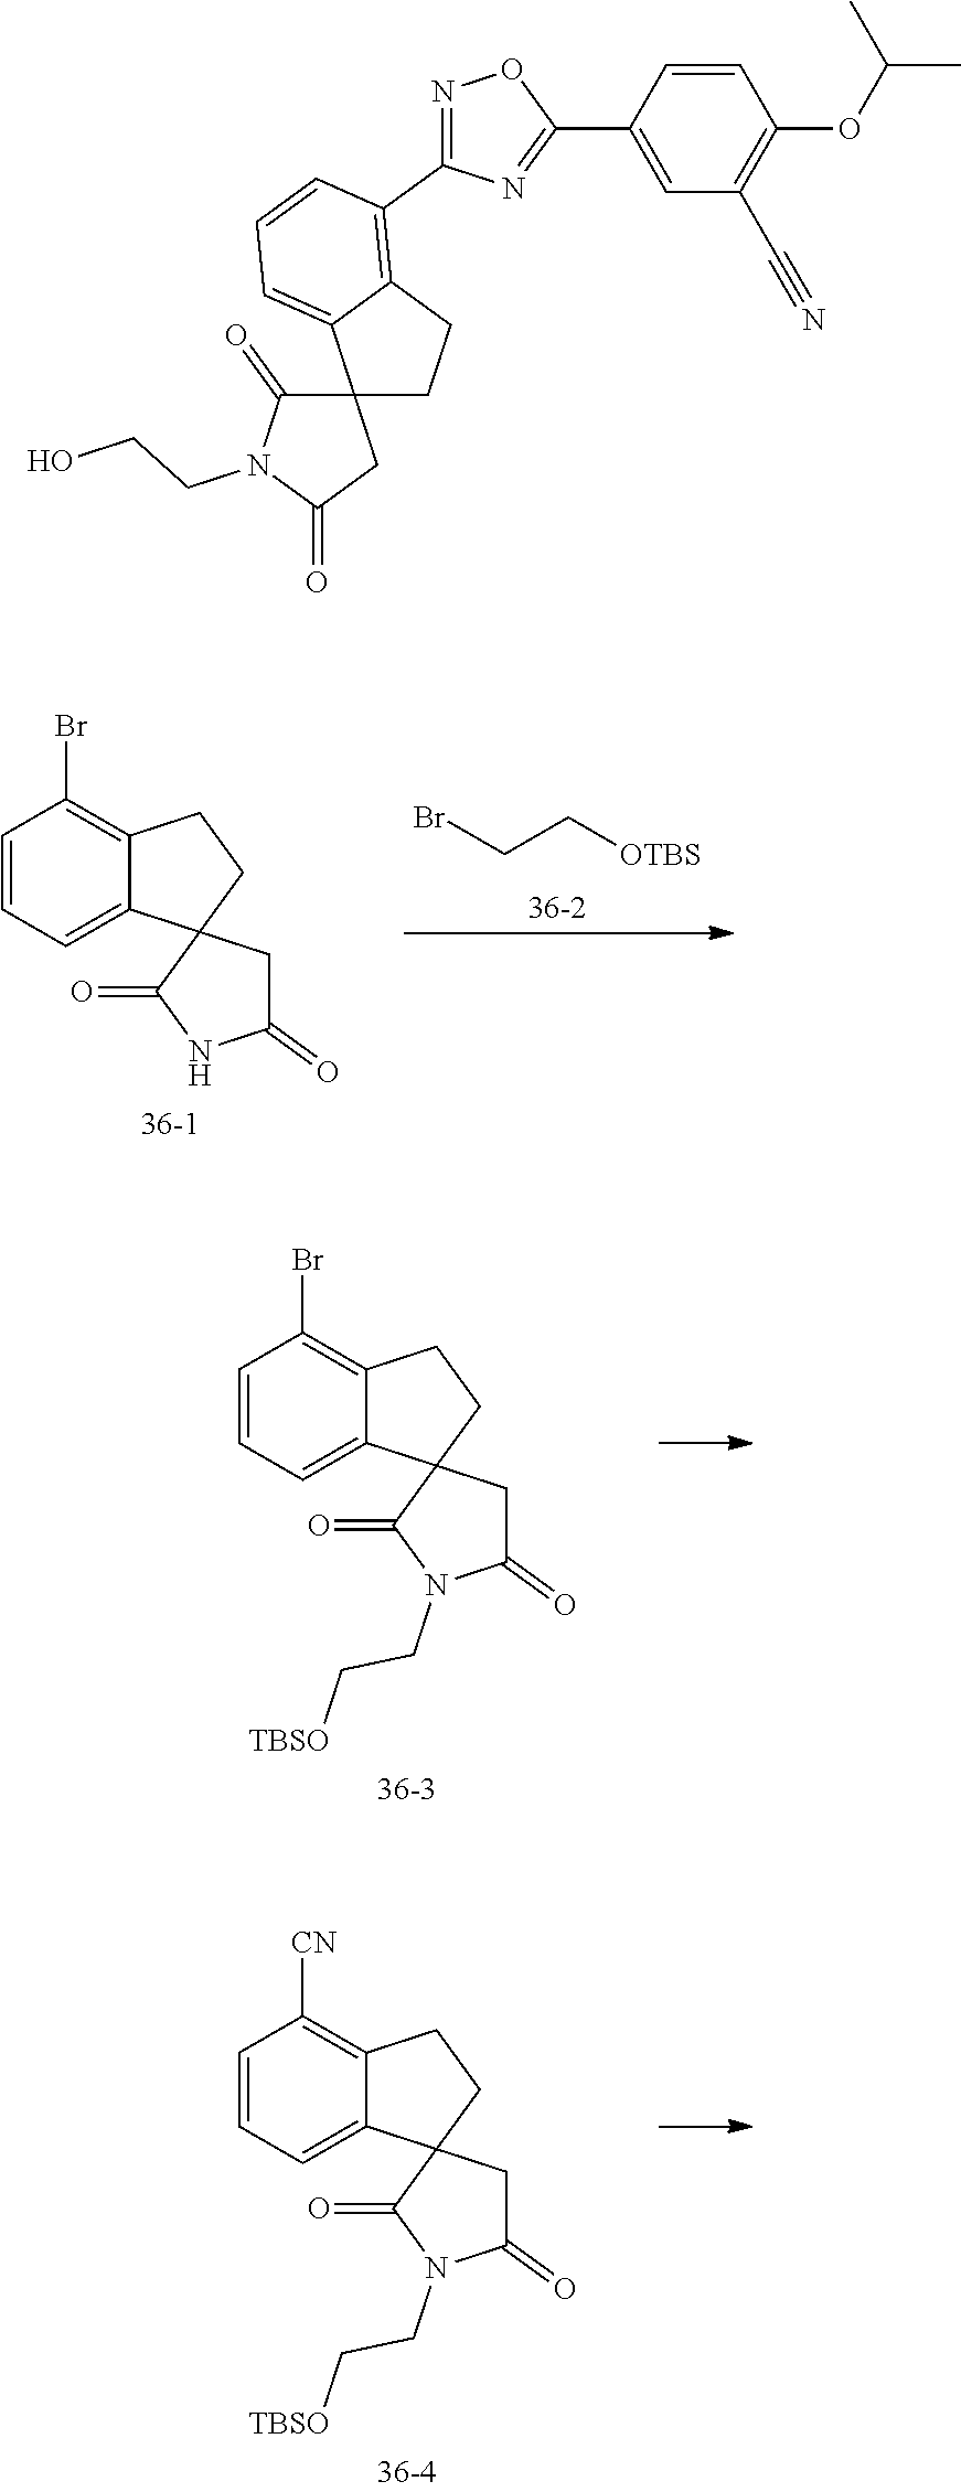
BrCC[OTBS].C1=CC=C2C(=C1Br)CCC21C(=O)NC(=O)C1.C1=CC=C2C(=C1Br)CCC21C(=O)N(CC[TBSO])C(=O)C1.C1=CC=C2C(=C1[CN])CCC21C(=O)N(CC[TBSO])C(=O)C1.C1=CC(C2=NC(C3=C4C(=CC=C3)C3(CC4)C(=O)N(CCO)C(=O)C3)=NO2)=CC(C#N)=C1OC(C)C
